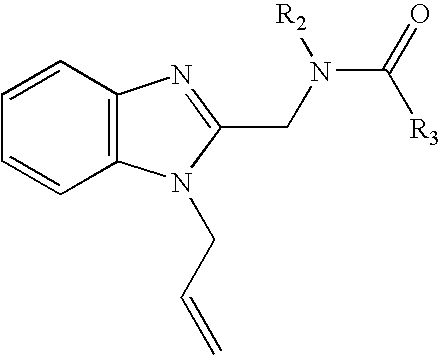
C1=CC2=C(C=C1)N(CC=C)C(CN(C(=O)[R3])[R2])=N2
